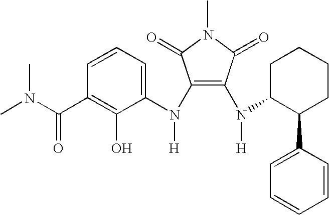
N(C1=C(N(C2=CC=CC(C(=O)N(C)C)=C2O)[H])C(=O)N(C)C1=O)([H])C1C(C2=CC=CC=C2)CCCC1
